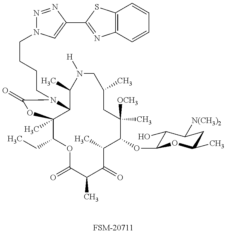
[FSM-20711].C1(CC)C2(C)C(N(CCCCN3N=NC(C4=NC5=C(S4)C=CC=C5)=C3)C(=O)O2)C(C)N([H])CC(C)CC([OCH3])(C)C(OC2C(O)C([N(CH3)2])CC(C)O2)C(C)C(=O)C(C)C(=O)O1
